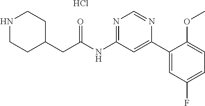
C(NC1=NC=NC(C2=CC(F)=CC=C2OC)=C1)(=O)CC1CCNCC1.Cl
